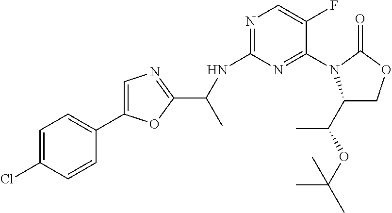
C1=C(Cl)C=CC(C2=CN=C(C(NC3=NC=C(F)C(N4C(C(C)OC(C)(C)C)COC4=O)=N3)C)O2)=C1
